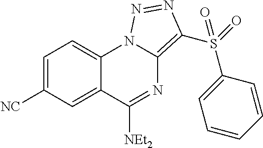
C1=C([NC])C=C2C(=C1)N1C(=C(S(=O)(C3=CC=CC=C3)=O)N=N1)N=C2[NEt2]
